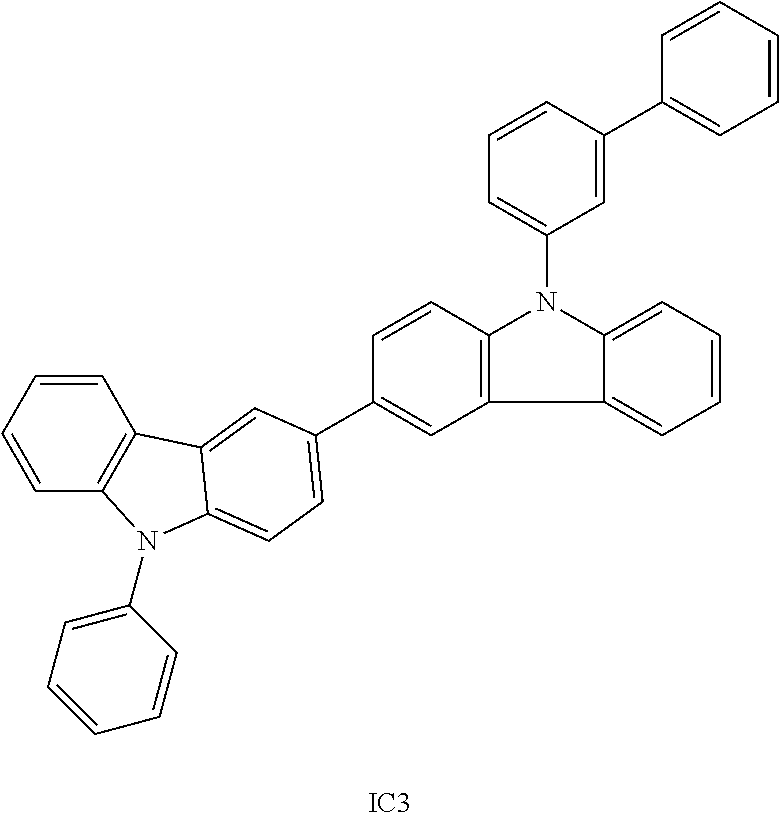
C1=CC=CC2=C1N(C1=CC=CC=C1)C1=CC=C(C3=CC4=C(C=C3)N(C3=CC=CC(C5=CC=CC=C5)=C3)C3=CC=CC=C43)C=C21.[IC3]
